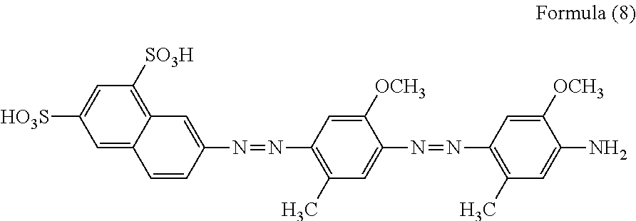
C1=C2C(=C([SO3H])C=C1[HO3S])C=C(N=NC1=C(C)C=C(N=NC3=C(C)C=C(N)C([OCH3])=C3)C([OCH3])=C1)C=C2
